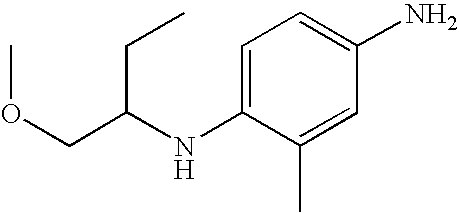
C1=C(NC(COC)CC)C(C)=CC(N)=C1
